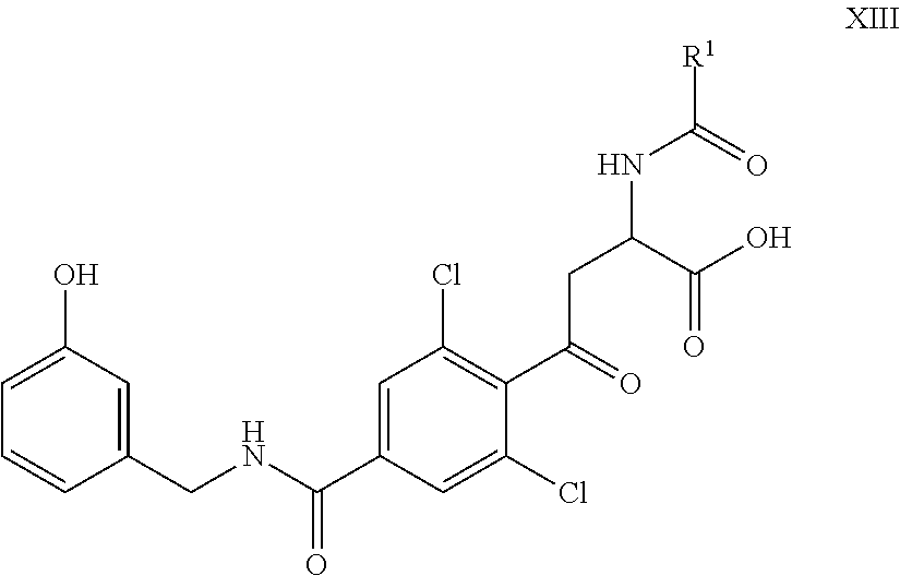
C1=C(O)C=C(CNC(C2=CC(Cl)=C(C(CC(NC(=O)[R1])C(O)=O)=O)C(Cl)=C2)=O)C=C1
